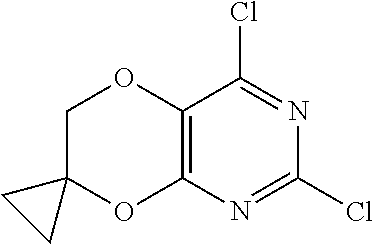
C12=C(N=C(Cl)N=C1Cl)OC1(CO2)CC1
